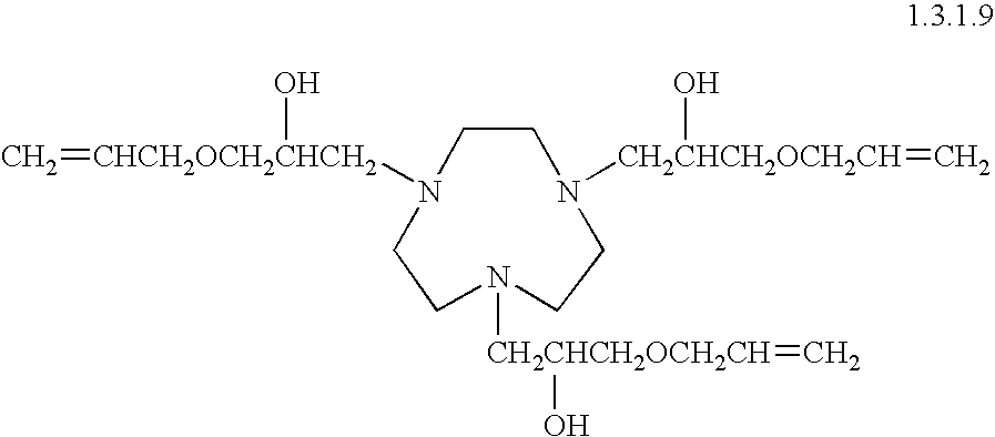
C1CN([CH2CHCH2OCH2CH](=C)O)CCN([CH2CHCH2OCH2CH](=C)O)CCN1[CHCH2OCH2CHCH2](=C)O
